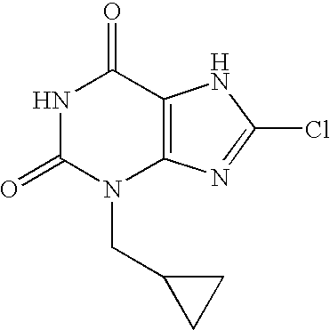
N1C(=O)N(CC2CC2)C2=C(C1=O)NC(Cl)=N2
